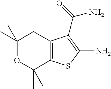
C1(C)(C)OC(C)(C)C2=C(C1)C(C(N)=O)=C(N)S2
